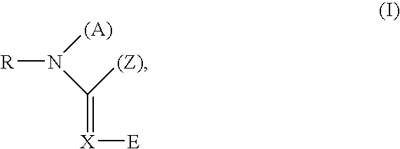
C([(Z)])(N([(A)])[R])=[X][E]
